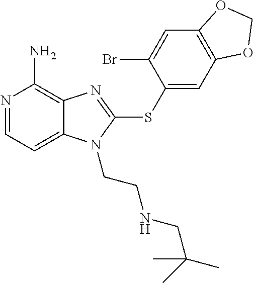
N1=CC=C2C(=C1N)N=C(SC1=CC3=C(C=C1Br)OCO3)N2CCNCC(C)(C)C
